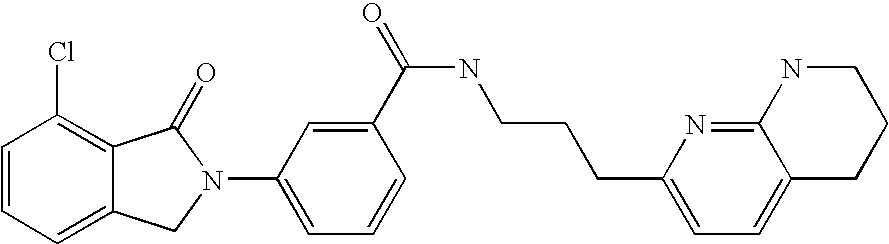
C1=CC=C2C(=C1Cl)C(=O)N(C1=CC=CC(C(=O)NCCCC3=CC=C4C(=N3)NCCC4)=C1)C2
